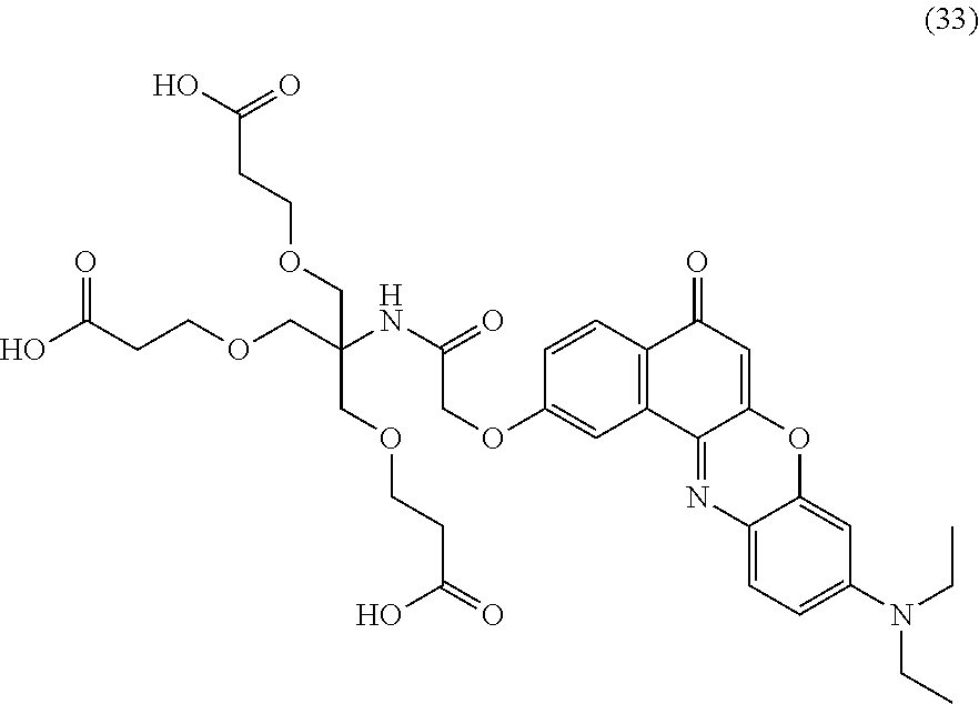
OC(CCOCC(NC(=O)COC1=CC2=C(C=C1)C(=O)C=C1C2=NC2=CC=C(N(CC)CC)C=C2O1)(COCCC(=O)O)COCCC(O)=O)=O
